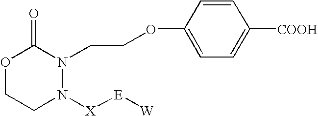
O1CCN([X][E][W])N(CCOC2=CC=C([COOH])C=C2)C1=O
